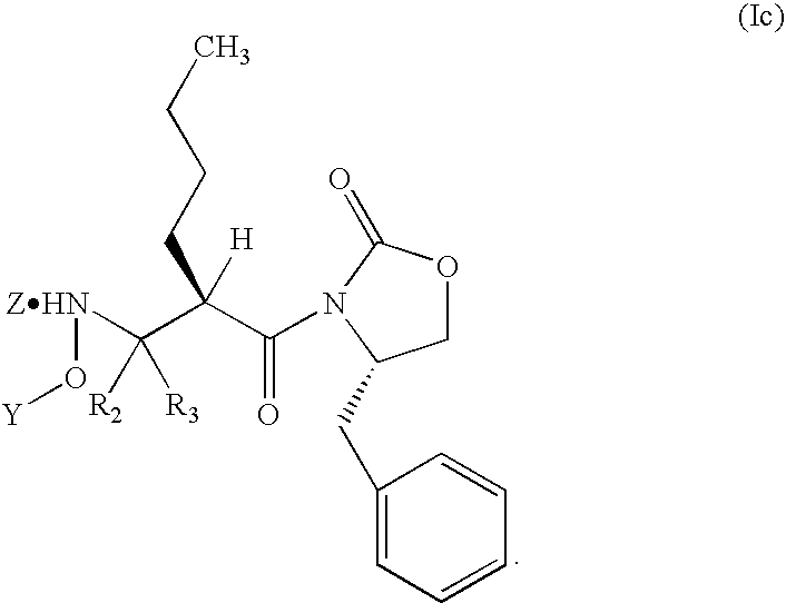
C1OC(=O)N(C(C(C([ZHN]O[Y])([R2])[R3])([H])CCCC)=O)C1CC1=CC=CC=C1
